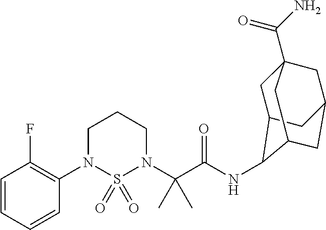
C1=CC=CC(N2S(=O)(=O)N(C(C(NC3C4CC5(C(N)=O)CC(CC3C5)C4)=O)(C)C)CCC2)=C1F
